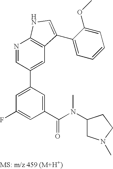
N1=CC(C2=CC(F)=CC(C(N(C)C3CN(C)CC3)=O)=C2)=CC2=C1NC=C2C1=CC=CC=C1OC
